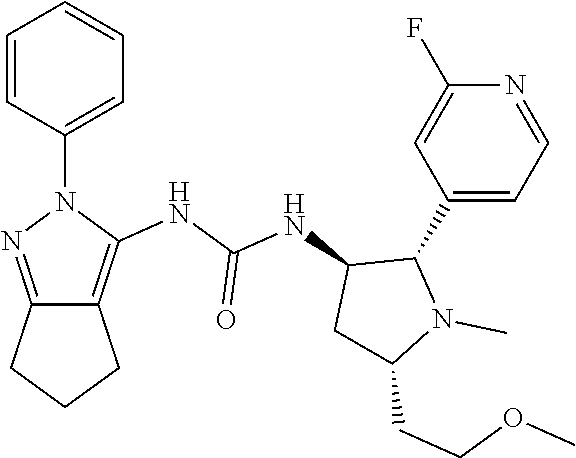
N(C(NC1C(C2=CC=NC(F)=C2)N(C)C(CCOC)C1)=O)C1=C2C(=NN1C1=CC=CC=C1)CCC2
